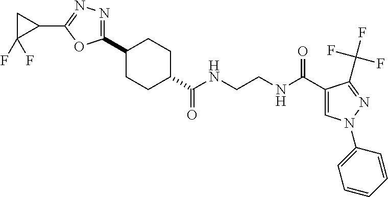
C1CC(C(NCCNC(C2=CN(C3=CC=CC=C3)N=C2C(F)(F)F)=O)=O)CCC1C1=NN=C(C2CC2(F)F)O1
